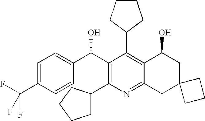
C1=C(C(F)(F)F)C=CC(C(C2=C(C3CCCC3)N=C3C(=C2C2CCCC2)C(O)CC2(C3)CCC2)O)=C1
